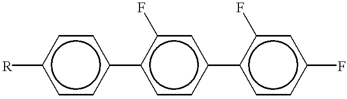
c1cc(-c2ccc(-c3ccc(F)cc3F)cc2F)ccc1[R]
